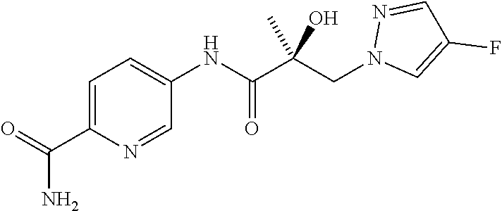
C1=NC(C(=O)N)=CC=C1NC(C(CN1C=C(F)C=N1)(C)O)=O
